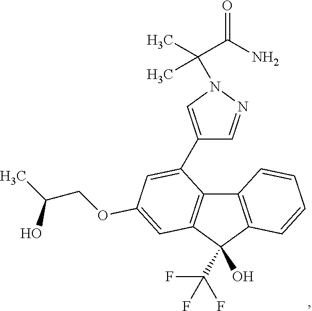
C1(C2=CC(OCC(O)C)=CC3=C2C2=C(C3(C(F)(F)F)O)C=CC=C2)=CN(C(C)(C)C(=O)N)N=C1
